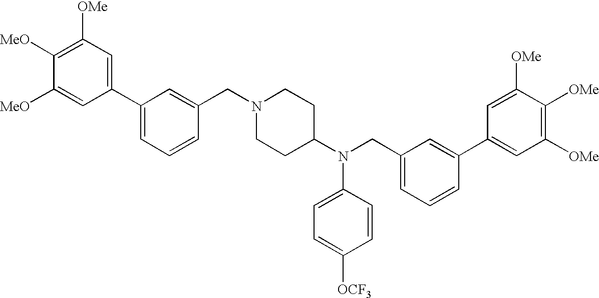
C1([OMe])=C([MeO])C([MeO])=CC(C2=CC=CC(CN3CCC(N(CC4=CC=CC(C5=CC([OMe])=C([OMe])C([OMe])=C5)=C4)C4=CC=C([OCF3])C=C4)CC3)=C2)=C1
